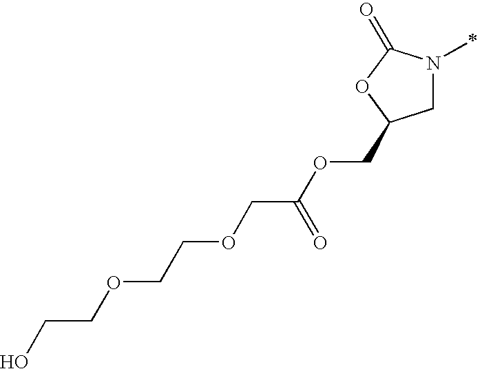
C1N(C)C(=O)OC1COC(COCCOCCO)=O
